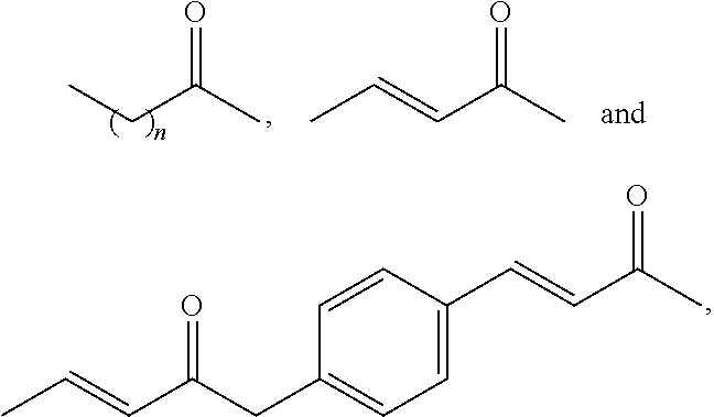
C(C(CC1=CC=C(C=CC(=O)C)C=C1)=O)=CC.C(C(C)=O)C.C(C(C)=O)=CC
